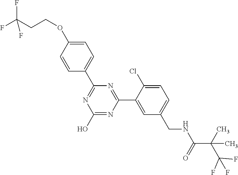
C1(C2=NC(O)=NC(C3=CC(CNC(C(C(F)(F)F)(C)C)=O)=CC=C3Cl)=N2)=CC=C(OCCC(F)(F)F)C=C1
